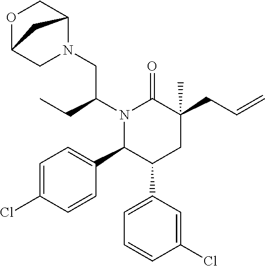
N1(C(CC)CN2C3COC(C2)C3)C(C2=CC=C(Cl)C=C2)C(C2=CC=CC(Cl)=C2)CC(C)(CC=C)C1=O
